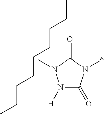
N1([H])C(=O)N(*)C(=O)N1C.CCCCCCCCC
